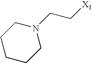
C1CN(CC[X1])CCC1
